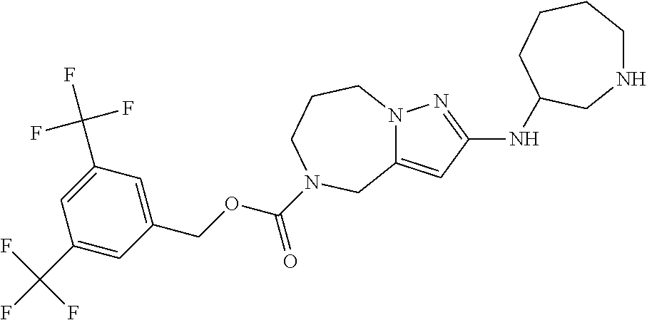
N12C(=CC(NC3CCCCNC3)=N1)CN(C(OCC1=CC(C(F)(F)F)=CC(C(F)(F)F)=C1)=O)CCC2
